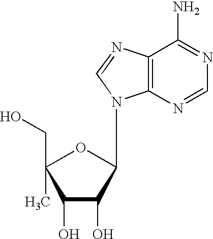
C1(O)C(O)C(N2C3=C(N=C2)C(N)=NC=N3)OC1(C)CO
